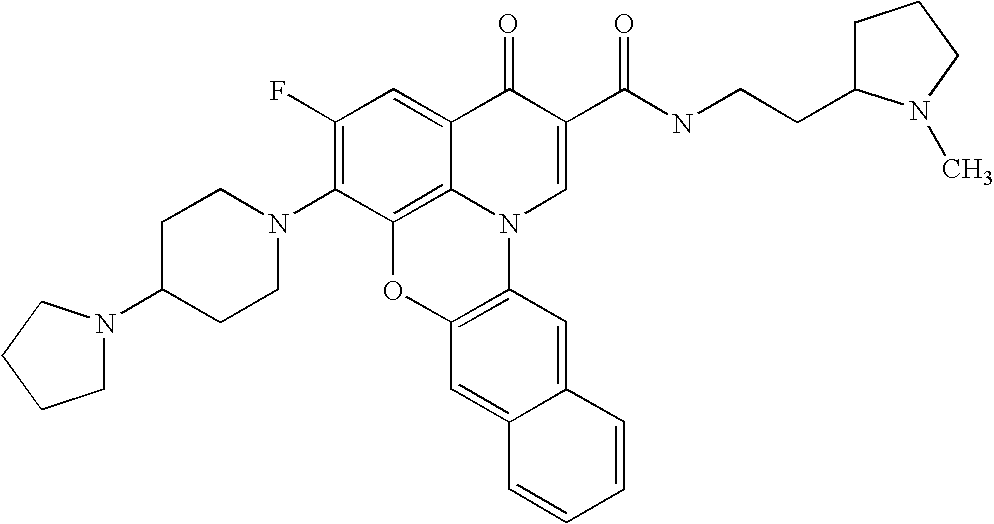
C1(F)=C(N2CCC(N3CCCC3)CC2)C2=C3C(=C1)C(=O)C(C(NCCC1CCCN1C)=O)=CN3C1=C(O2)C=C2C(=C1)C=CC=C2
